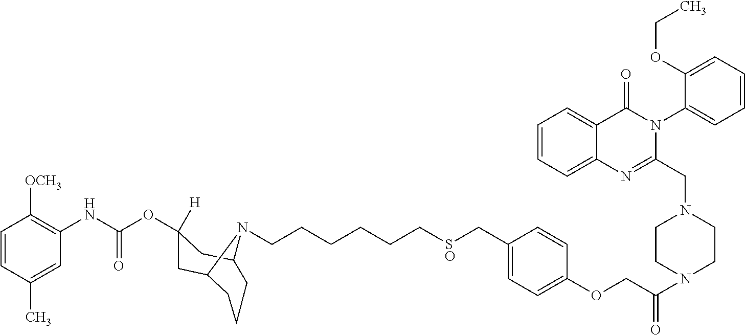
C1=CC(C)=CC(NC(OC2([H])CC3CCCC(C2)N3CCCCCC[SO]CC2=CC=C(OCC(N3CCN(CC4=NC5=CC=CC=C5C(=O)N4C4=CC=CC=C4OCC)CC3)=O)C=C2)=O)=C1[OCH3]
